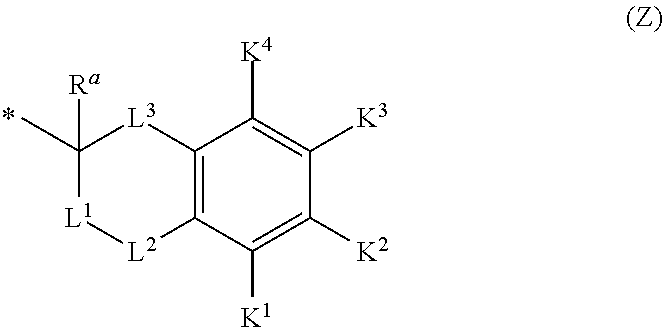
C12=C(C([K1])=C([K2])C([K3])=C1[K4])[L2][L1]C(C)([Ra])[L3]2.*
